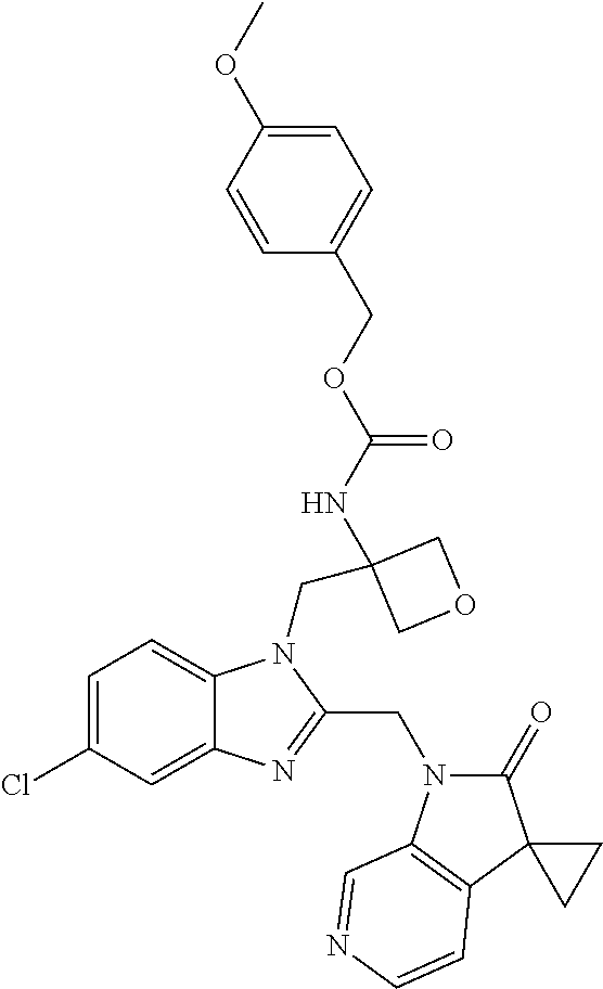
C12=CC=C(Cl)C=C1N=C(CN1C(=O)C3(C4=C1C=NC=C4)CC3)N2CC1(NC(OCC2=CC=C(OC)C=C2)=O)COC1
